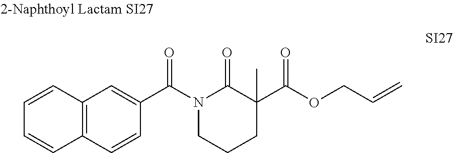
N1(C(C2=CC3=C(C=C2)C=CC=C3)=O)CCCC(C(OCC=C)=O)(C)C1=O
